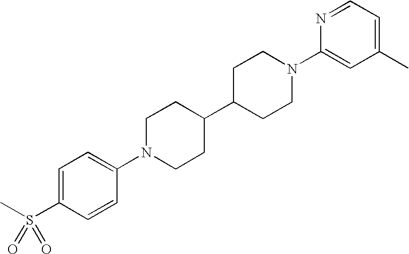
C1=C(S(C)(=O)=O)C=CC(N2CCC(C3CCN(C4=CC(C)=CC=N4)CC3)CC2)=C1
